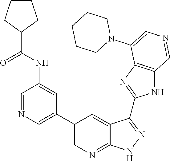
C1=NC=C(C2=CN=C3C(=C2)C(C2=NC4=C(N2)C=NC=C4N2CCCCC2)=NN3)C=C1NC(=O)C1CCCC1
